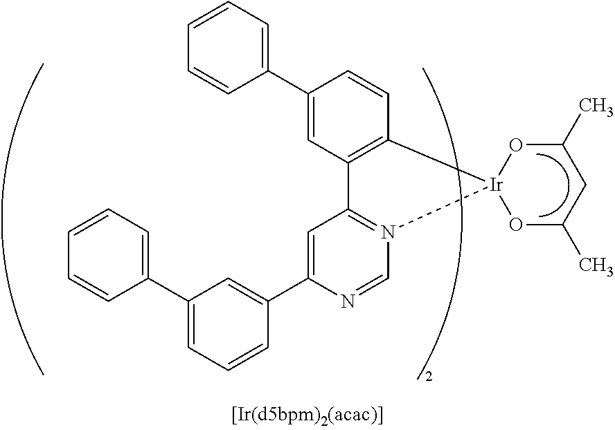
C1(C2=CC3=N(C=N2)[Ir]2(C4=C3C=C(C3=CC=CC=C3)C=C4)OC(C)CC(C)O2)=CC(C2=CC=CC=C2)=CC=C1
